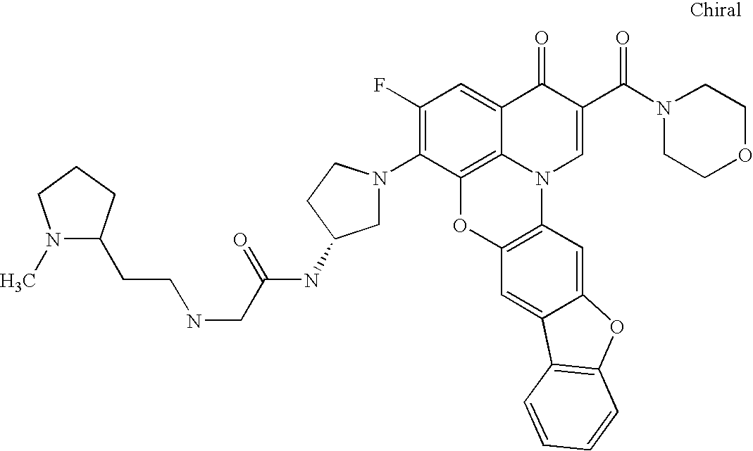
C1(F)=C(N2CC(NC(CNCCC3N(C)CCC3)=O)CC2)C2=C3C(=C1)C(=O)C(C(N1CCOCC1)=O)=CN3C1=C(O2)C=C2C(=C1)OC1=C2C=CC=C1
